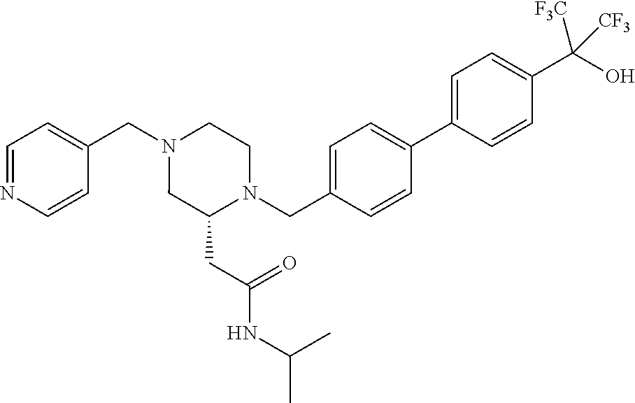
C1=NC=CC(CN2CC(CC(=O)NC(C)C)N(CC3=CC=C(C4=CC=C(C(O)([CF3])[CF3])C=C4)C=C3)CC2)=C1
